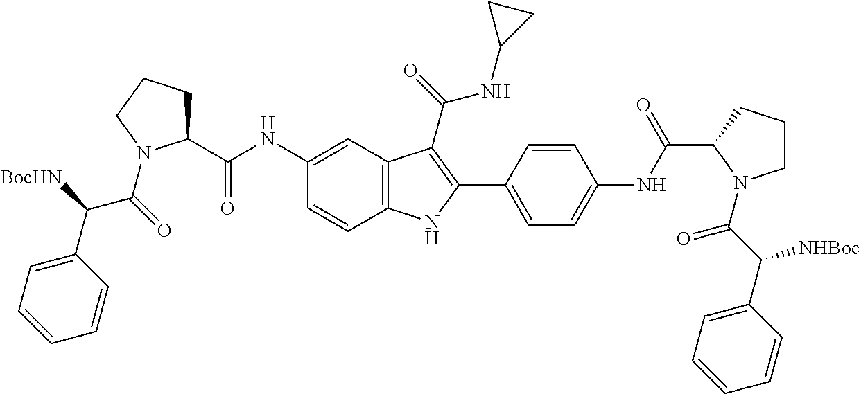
C1(NC(C2CCCN2C(=O)C([BocHN])C2=CC=CC=C2)=O)=CC2=C(C=C1)NC(C1=CC=C(NC(C3N(C(C(C4=CC=CC=C4)[NHBoc])=O)CCC3)=O)C=C1)=C2C(=O)NC1CC1
